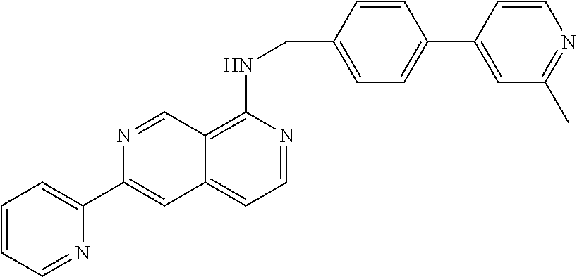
C1=CC(CNC2=C3C(=CC=N2)C=C(C2=CC=CC=N2)N=C3)=CC=C1C1=CC(C)=NC=C1
